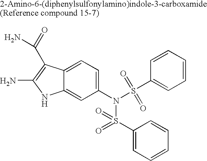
C12=CC=C(N(S(C3=CC=CC=C3)(=O)=O)S(C3=CC=CC=C3)(=O)=O)C=C1NC(N)=C2C(=O)N
